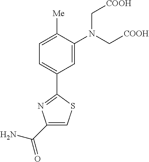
C1=C(N(C[COOH])C[COOH])C([Me])=CC=C1C1=NC(C(N)=O)=CS1
